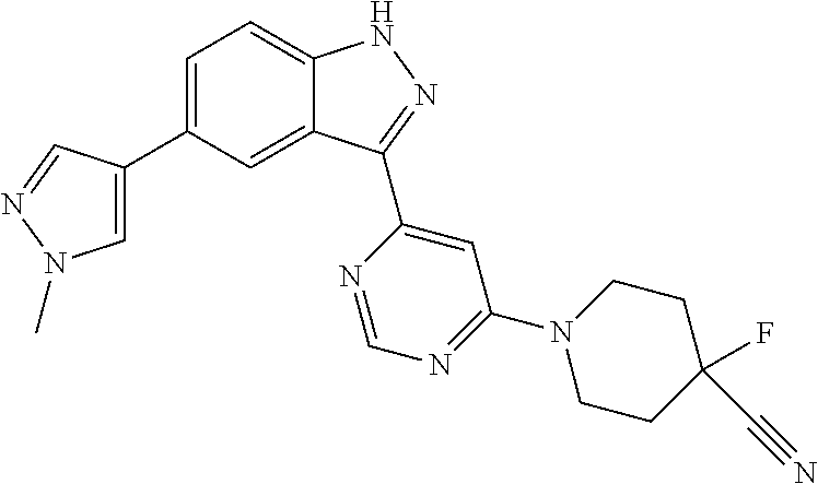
C1=C(C2=CN(C)N=C2)C=C2C(=C1)NN=C2C1=CC(N2CCC(F)(C#N)CC2)=NC=N1
